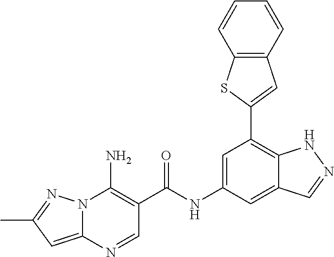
C1=C(NC(=O)C2=C(N)N3C(=CC(C)=N3)N=C2)C=C2C(=C1C1=CC3=C(S1)C=CC=C3)NN=C2
